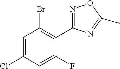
C1=C(Cl)C=C(F)C(C2=NOC(C)=N2)=C1Br
